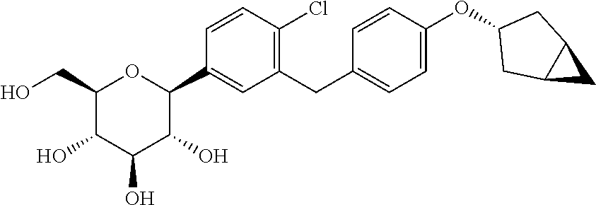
C1=CC(C2OC(CO)C(O)C(O)C2O)=CC(CC2=CC=C(OC3CC4C(C3)C4)C=C2)=C1Cl
